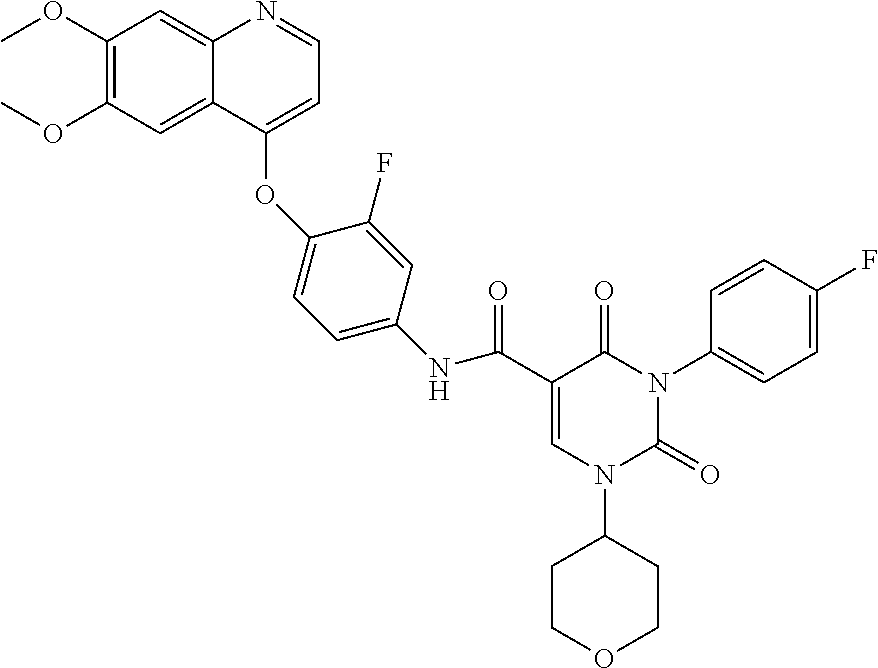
C1(OC)=C(OC)C=C2C(=C1)N=CC=C2OC1=CC=C(NC(C2=CN(C3CCOCC3)C(=O)N(C3=CC=C(F)C=C3)C2=O)=O)C=C1F
